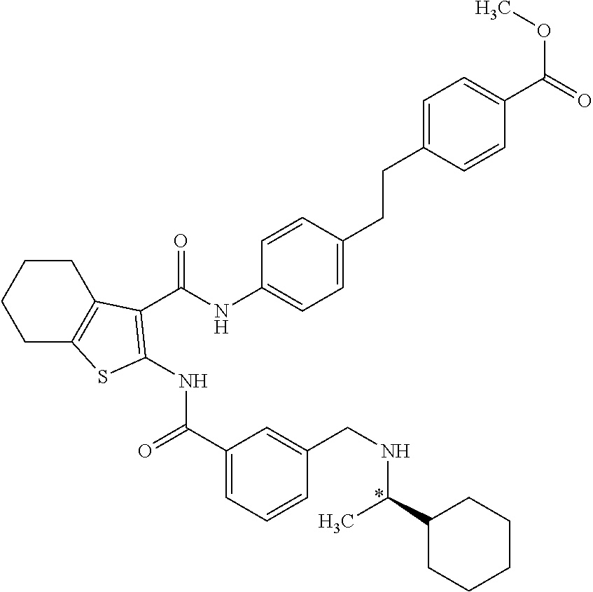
C1C2=C(CCC1)C(C(NC1=CC=C(CCC3=CC=C(C(=O)OC)C=C3)C=C1)=O)=C(NC(=O)C1=CC=CC(CNC(C3CCCCC3)C)=C1)S2
